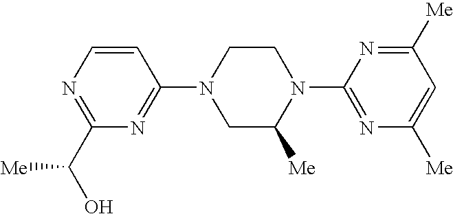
N1=C(C(O)[Me])N=C(N2CC([Me])N(C3=NC([Me])=CC([Me])=N3)CC2)C=C1
